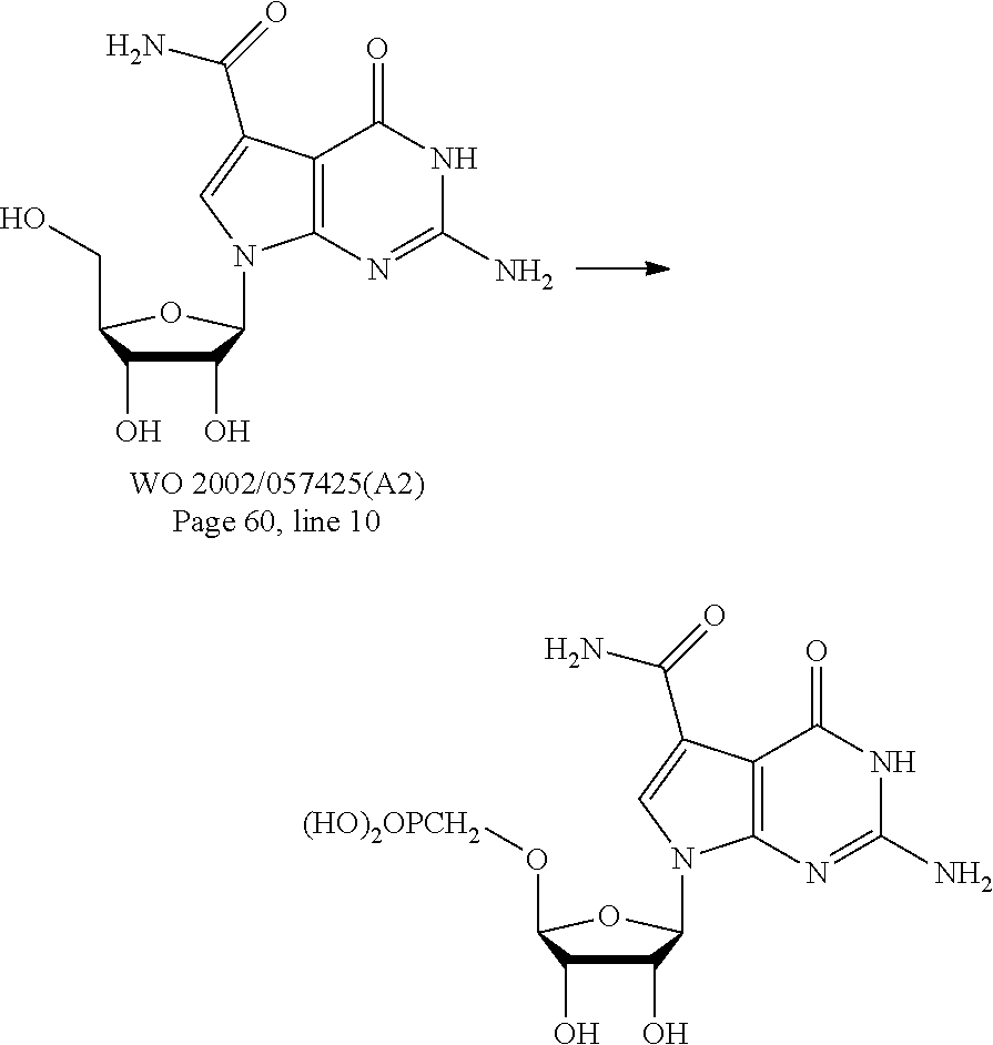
C1(O)C(O)C(CO)OC1N1C2=C(C(=O)NC(N)=N2)C(C(=O)N)=C1.C1(O)C(O)C(O[(HO)2OPCH2])OC1N1C2=C(C(=O)NC(N)=N2)C(C(=O)N)=C1
